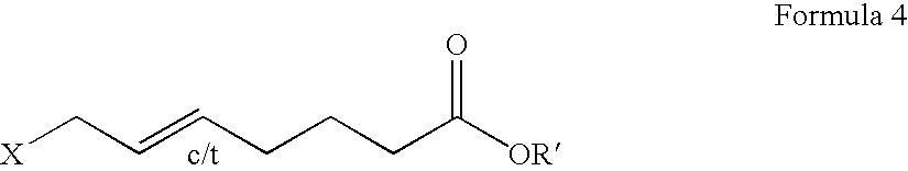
[X]CC=CCCCC([OR])=O
